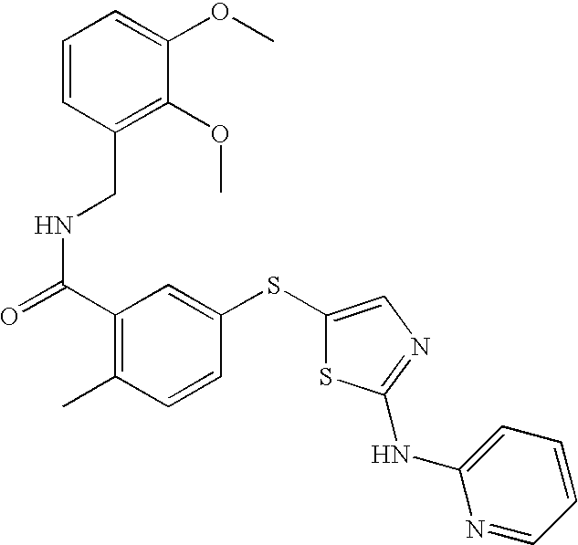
C(C1=C(C)C=CC(SC2=CN=C(NC3=CC=CC=N3)S2)=C1)(=O)NCC1=C(OC)C(OC)=CC=C1
